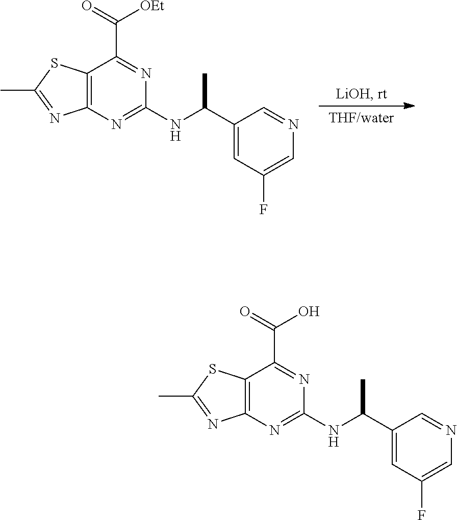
CC1=NC2=C(S1)C(C(=O)[OEt])=NC(NC(C)C1=CC(F)=CN=C1)=N2.CC1=NC2=C(S1)C(C(=O)O)=NC(NC(C)C1=CC(F)=CN=C1)=N2
